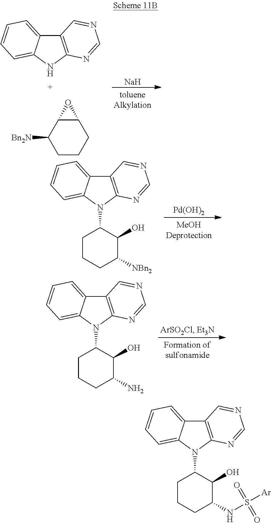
C12=C(NC3=CC=CC=C13)N=CN=C2.C1C2C(C([Bn2N])CC1)O2.[Na].C12=C(N(C3CCCC([NBn2])C3O)C3=CC=CC=C13)N=CN=C2.[Pd(OH)2].C12=C(N(C3CCCC(N)C3O)C3=CC=CC=C13)N=CN=C2.C12=C(N(C3CCCC(NS([Ar])(=O)=O)C3O)C3=CC=CC=C13)N=CN=C2
